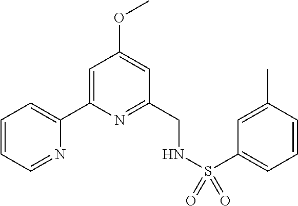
C1=CC=NC(C2=CC(OC)=CC(CNS(C3=CC=CC(C)=C3)(=O)=O)=N2)=C1
